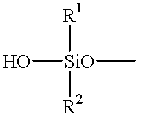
O[SiO](C)([R1])[R2]
